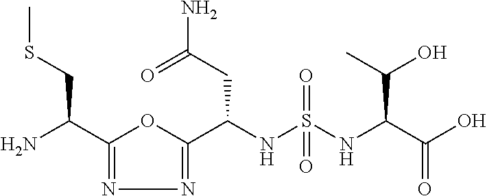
C1(C(N)CSC)=NN=C(C(NS(NC(C(O)=O)C(O)C)(=O)=O)CC(N)=O)O1
